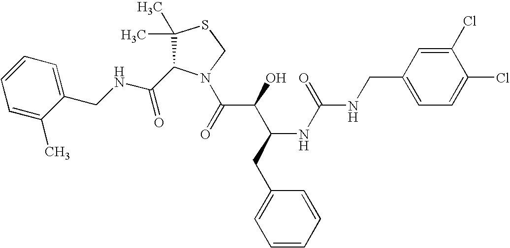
C(NCC1=CC=CC=C1C)(=O)C1C(C)(C)SCN1C(C(C(CC1=CC=CC=C1)NC(=O)NCC1=CC=C(Cl)C(Cl)=C1)O)=O
